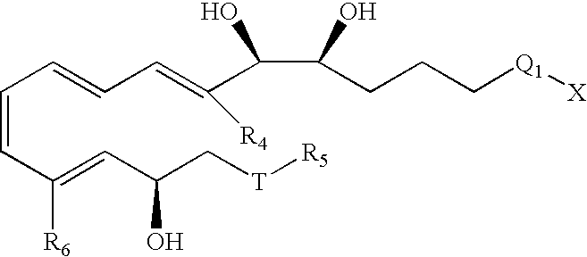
C(=CC(=CC(C[T][R5])O)[R6])C=CC=C([R4])C(C(O)CCC[Q1][X])O
